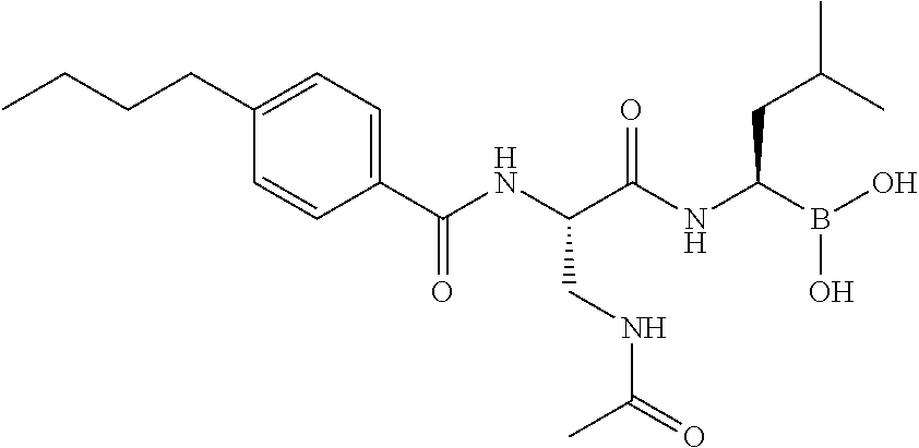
C1(C(NC(C(NC(B(O)O)CC(C)C)=O)CNC(=O)C)=O)=CC=C(CCCC)C=C1
